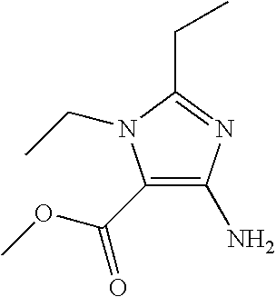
C1(C(OC)=O)=C(N)N=C(CC)N1CC
